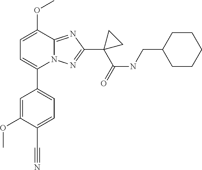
C1=C(OC)C2=NC(C3(C(NCC4CCCCC4)=O)CC3)=NN2C(C2=CC=C(C#N)C(OC)=C2)=C1
